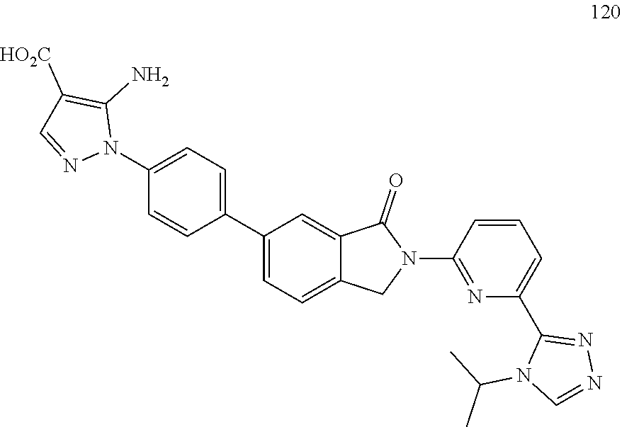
C1=C(N2C(N)=C([HO2C])C=N2)C=CC(C2=CC=C3C(=C2)C(=O)N(C2=NC(C4=NN=CN4C(C)C)=CC=C2)C3)=C1
